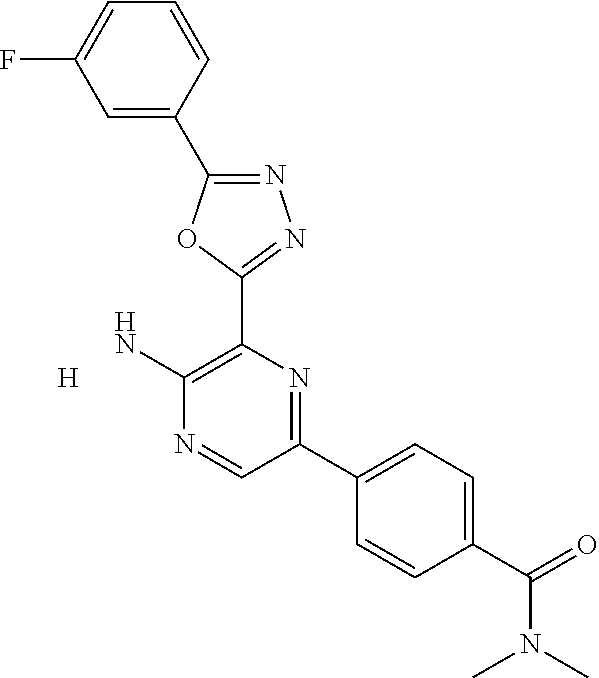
N1=C(C2=CC(F)=CC=C2)OC(C2=C(N)N=CC(C3=CC=C(C(N(C)C)=O)C=C3)=N2)=N1.[H]
